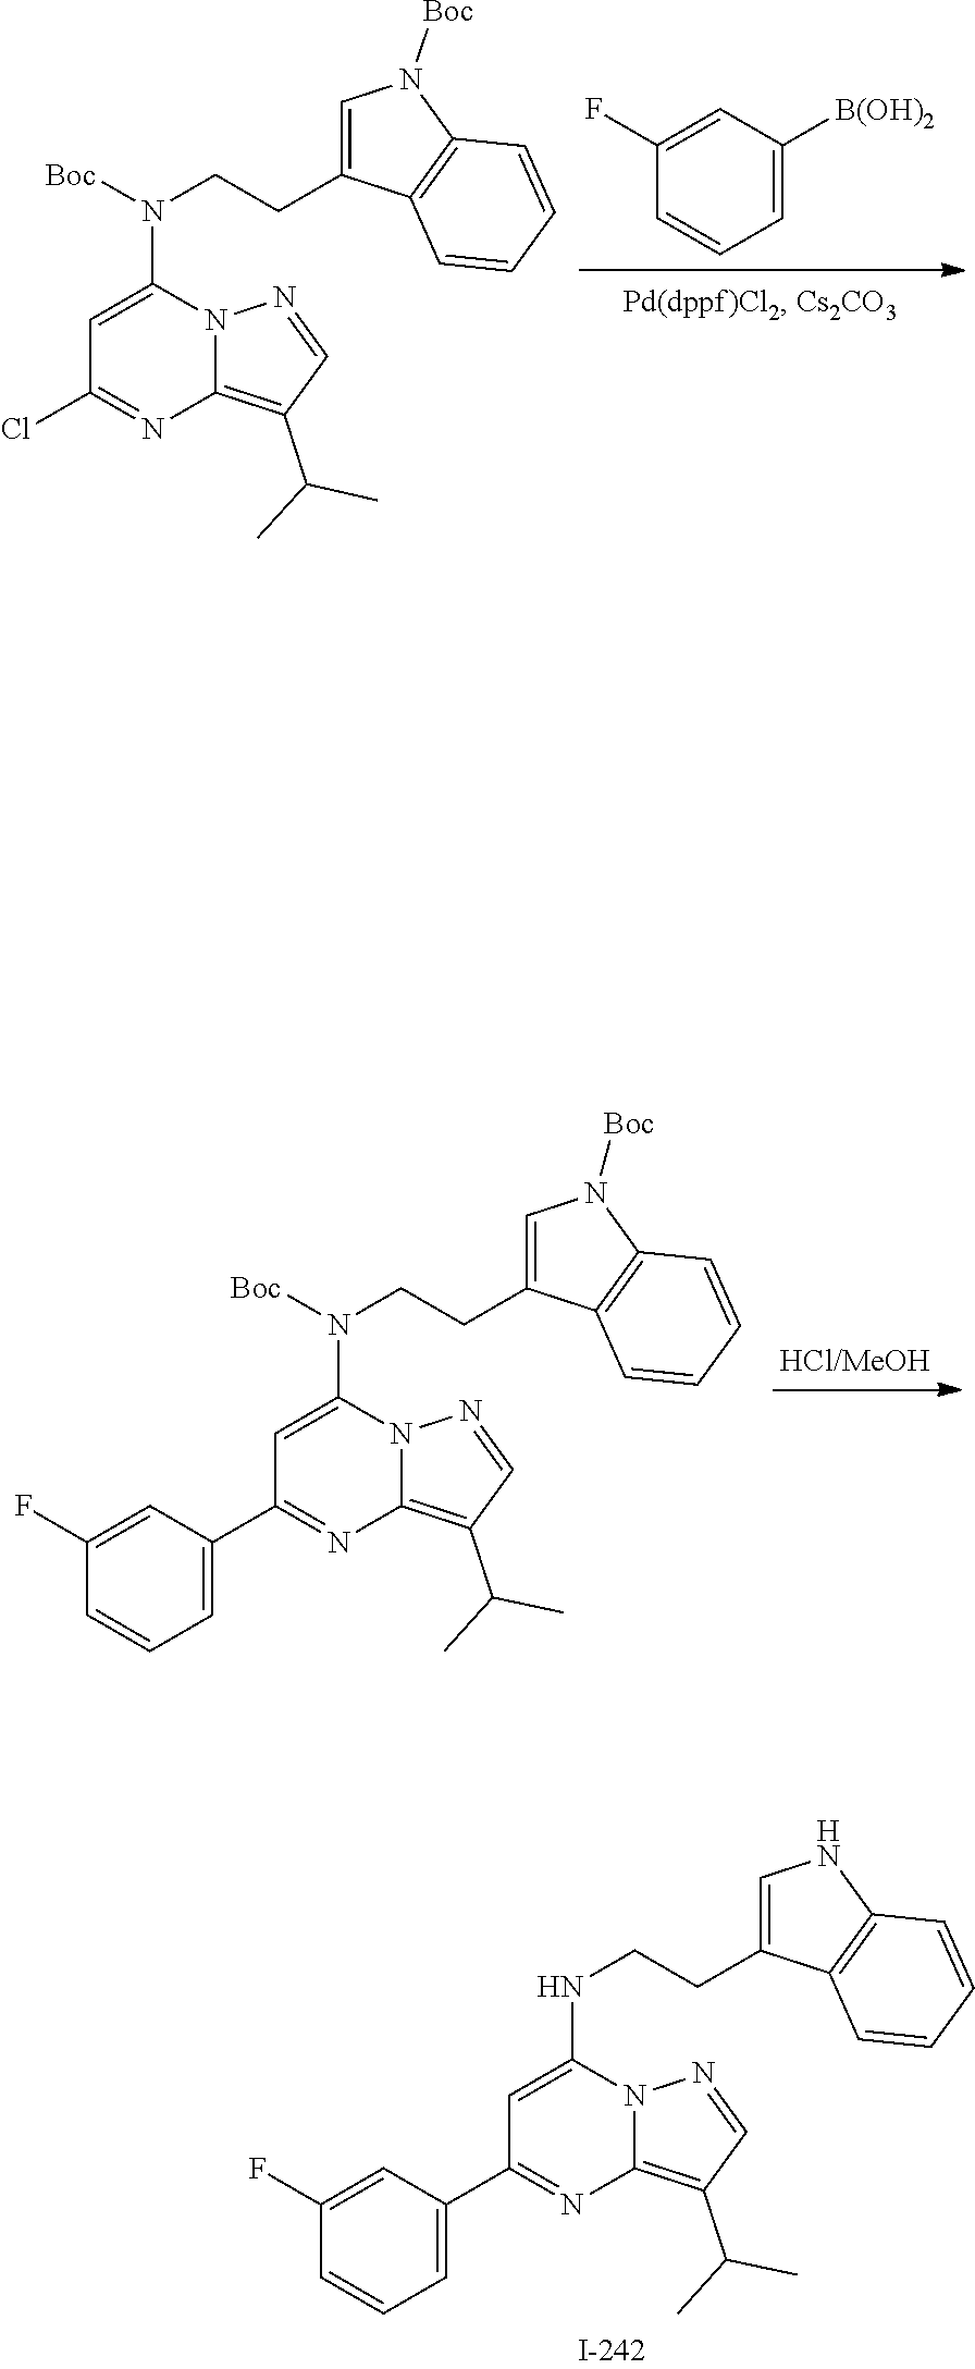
C12=C(C(C)C)C=NN1C(N(CCC1=CN([Boc])C3=C1C=CC=C3)[Boc])=CC(C1=CC=CC(F)=C1)=N2.[B(OH)2]C1=CC=CC(F)=C1.C1(C(C)C)=C2N=C(Cl)C=C(N(CCC3=CN([Boc])C4=C3C=CC=C4)[Boc])N2N=C1.C12=C(C(C)C)C=NN1C(NCCC1=CNC3=C1C=CC=C3)=CC(C1=CC=CC(F)=C1)=N2
